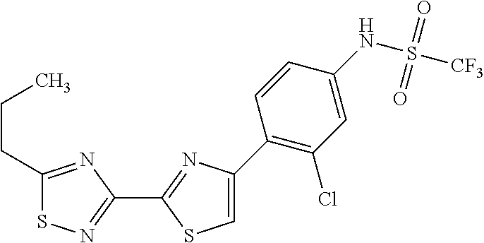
C1=C(C2=C(Cl)C=C(NS(=O)(=O)[CF3])C=C2)N=C(C2=NSC(CCC)=N2)S1
